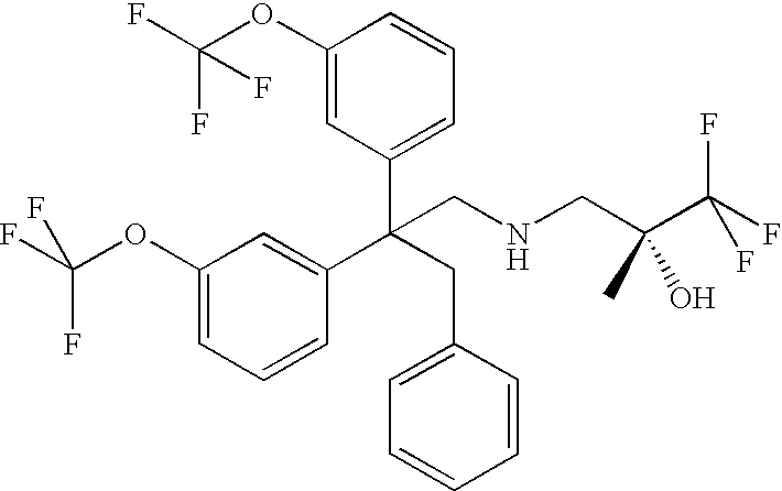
C1(OC(F)(F)F)=CC(C(CC2=CC=CC=C2)(C2=CC(OC(F)(F)F)=CC=C2)CNCC(C(F)(F)F)(O)C)=CC=C1
